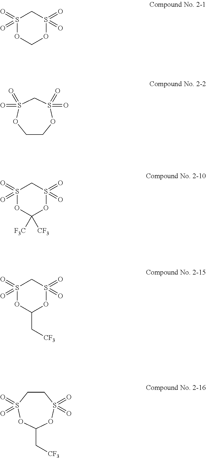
S1(=O)(=O)OCOS(=O)(=O)C1.C1COS(=O)(=O)CS(=O)(=O)O1.S1(=O)(=O)OC([F3C])([CF3])OS(=O)(=O)C1.S1(=O)(=O)OC(C[CF3])OS(=O)(=O)C1.C1CS(=O)(=O)OC(C[CF3])OS1(=O)=O
